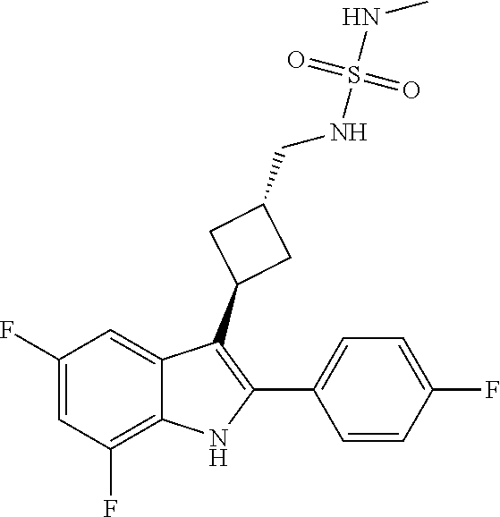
C1(F)=CC(F)=C2C(=C1)C(C1CC(CNS(NC)(=O)=O)C1)=C(C1=CC=C(F)C=C1)N2
